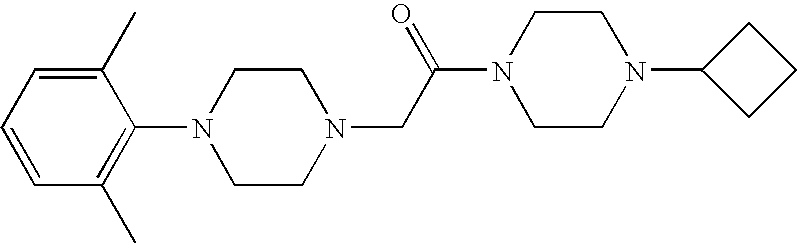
N1(CC(N2CCN(C3CCC3)CC2)=O)CCN(C2=C(C)C=CC=C2C)CC1
